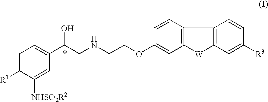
C1=C([R1])C([NHSO2R2])=CC(C(CNCCOC2=CC3=C(C=C2)C2=C([W]3)C=C([R3])C=C2)O)=C1
